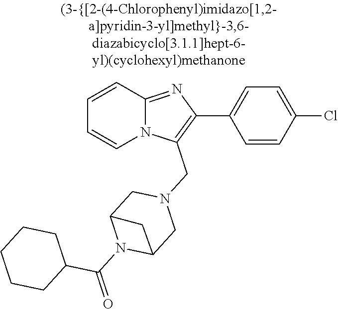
N12C(=NC(C3=CC=C(Cl)C=C3)=C1CN1CC3N(C(=O)C4CCCCC4)C(C1)C3)C=CC=C2
